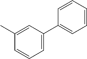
C1=CC=C(C2=CC=CC=C2)C=C1C
